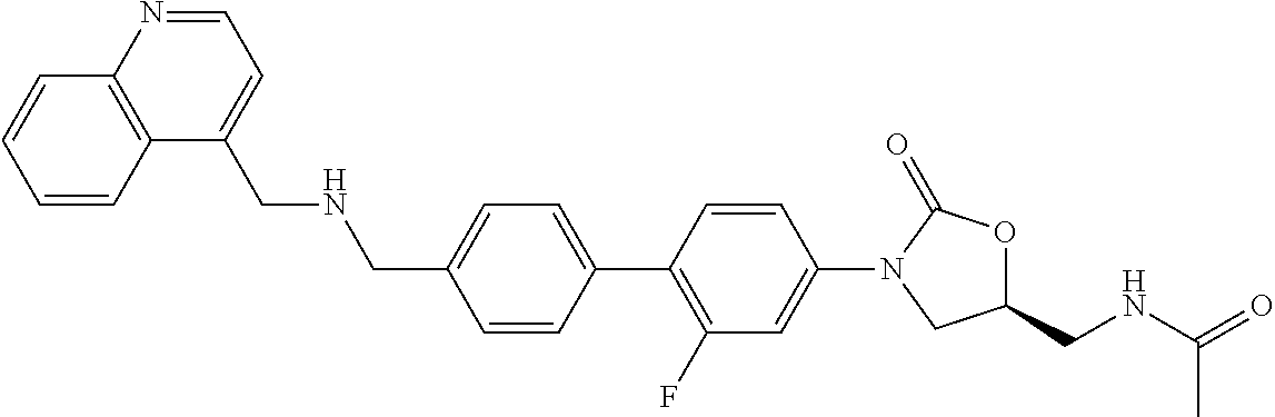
C1=CC2=C(C=C1)N=CC=C2CNCC1=CC=C(C2=C(F)C=C(N3C(=O)OC(CNC(=O)C)C3)C=C2)C=C1
